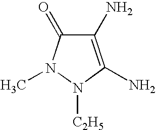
C1(N)=C(N)N([C2H5])N(C)C1=O
